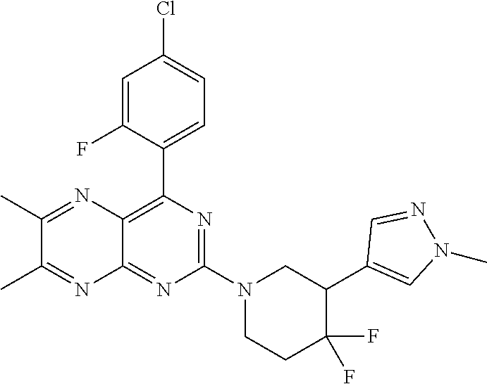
N1=C(N2CC(C3=CN(C)N=C3)C(F)(F)CC2)N=C2C(=C1C1=CC=C(Cl)C=C1F)N=C(C)C(C)=N2
